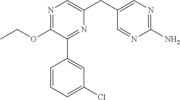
C1(OCC)=NC=C(CC2=CN=C(N)N=C2)N=C1C1=CC(Cl)=CC=C1
